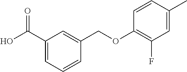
C1(C(O)=O)=CC=CC(COC2=C(F)C=C(C)C=C2)=C1
